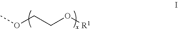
COCCO[R1]
